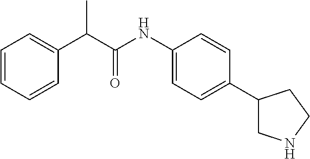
C(C(NC1=CC=C(C2CNCC2)C=C1)=O)(C1=CC=CC=C1)C
